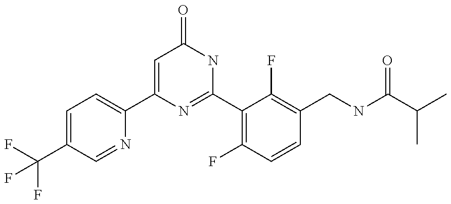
C1(C2=CC=C(C(F)(F)F)C=N2)=CC(=O)NC(C2=C(F)C=CC(CNC(C(C)C)=O)=C2F)=N1
